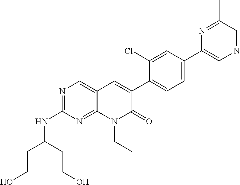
N1=C(C)C=NC=C1C1=CC=C(C2=CC3=CN=C(NC(CCO)CCO)N=C3N(CC)C2=O)C(Cl)=C1
